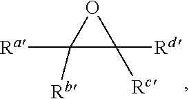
C1([Rb])([Ra])C([Rc])([Rd])O1
